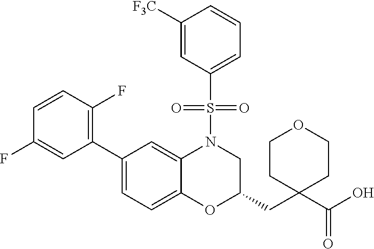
C1([F3C])=CC(S(=O)(=O)N2C3=CC(C4=C(F)C=CC(F)=C4)=CC=C3OC(CC3(C(=O)O)CCOCC3)C2)=CC=C1
